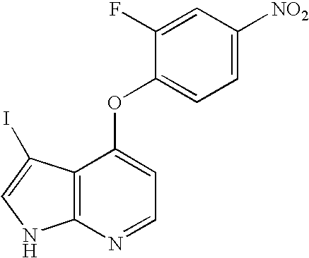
[NO2]C1=CC=C(OC2=CC=NC3=C2C(I)=CN3)C(F)=C1
